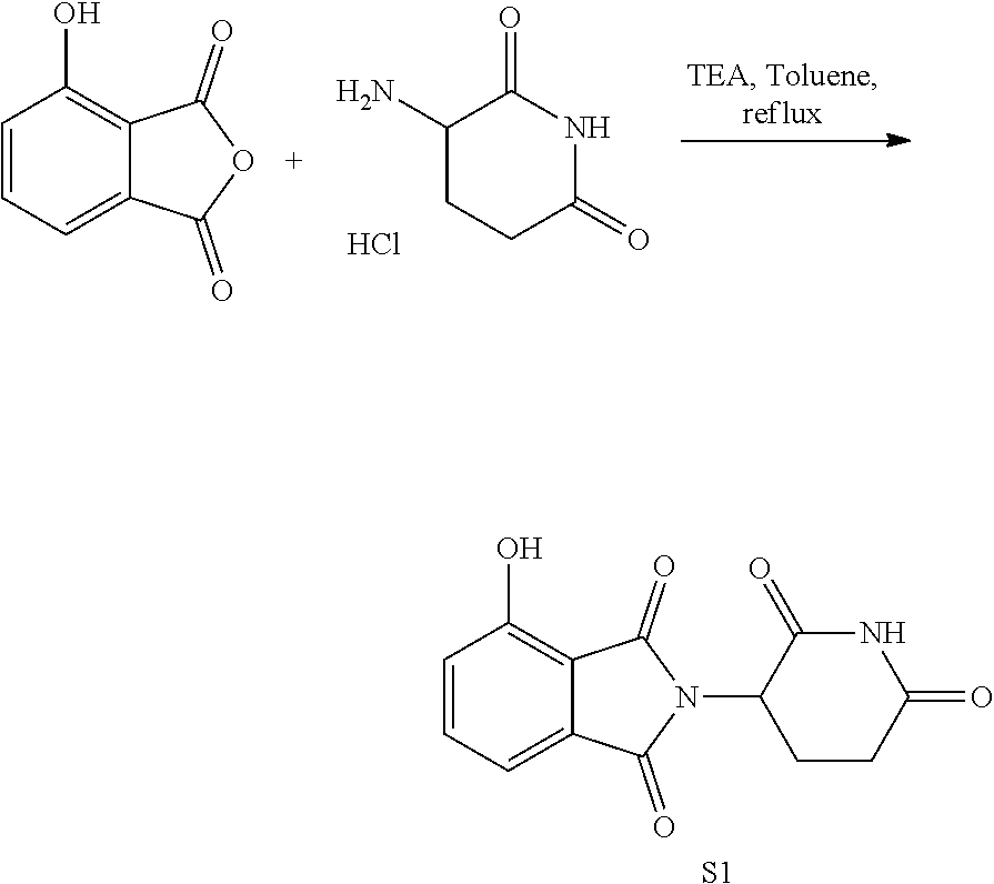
C1=CC=C2C(=C1O)C(=O)N(C1CCC(=O)NC1=O)C2=O.[S1].C1(N)CCC(=O)NC1=O.Cl.C1=CC=C2C(=C1O)C(=O)OC2=O
